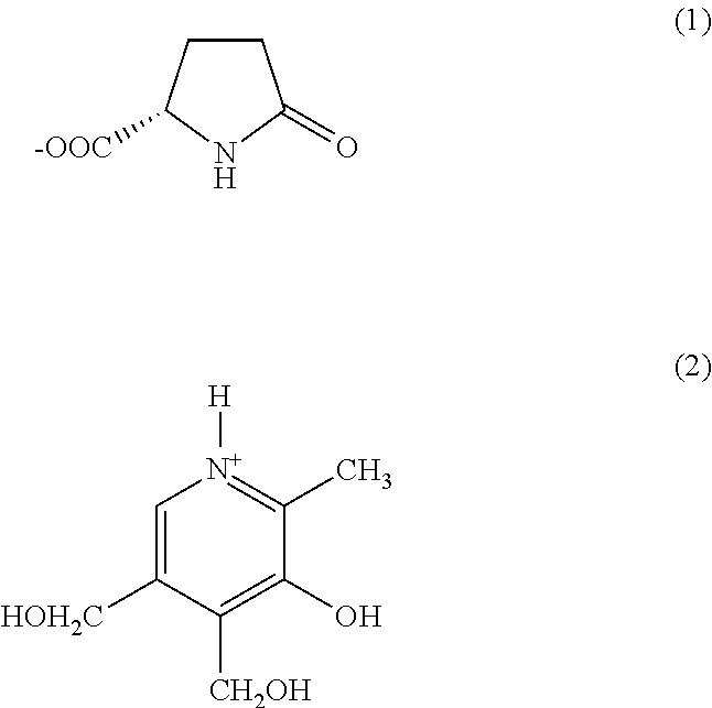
C1CC([-OOC])NC1=O.C1=C([HOH2C])C([CH2OH])=C(O)C(C)=[N+]1[H]
